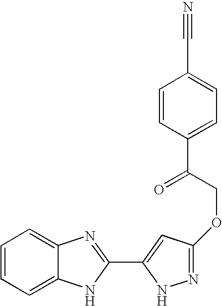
C1=CC=C2C(=C1)N=C(C1=CC(OCC(=O)C3=CC=C(C#N)C=C3)=NN1)N2
